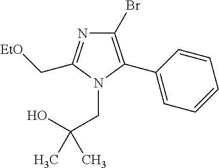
C1(Br)=C(C2=CC=CC=C2)N(CC(O)(C)C)C(C[EtO])=N1
